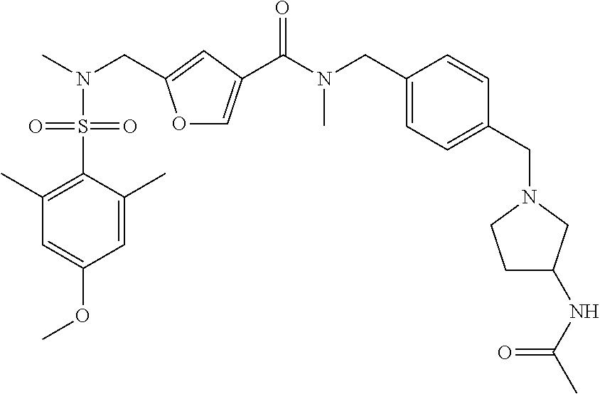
C1(CN(C)C(=O)C2=COC(CN(C)S(=O)(=O)C3=C(C)C=C(OC)C=C3C)=C2)=CC=C(CN2CCC(NC(C)=O)C2)C=C1
